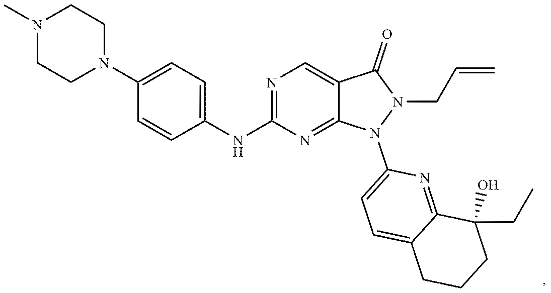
CN1CCN(C2=CC=C(NC3=NC=C4C(=N3)N(C3=CC=C5C(=N3)C(CC)(O)CCC5)N(CC=C)C4=O)C=C2)CC1
